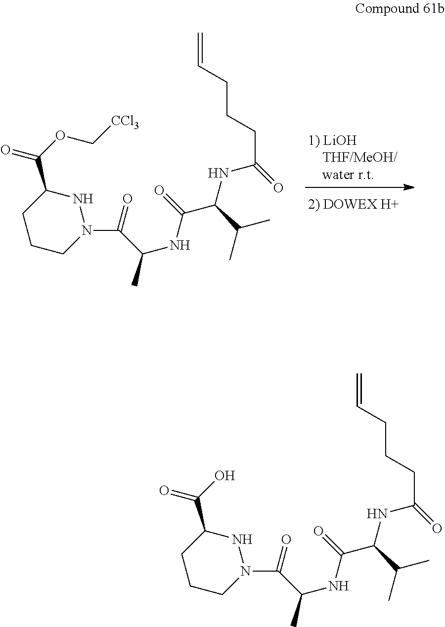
C1CCN(C(C(NC(C(NC(=O)CCCC=C)C(C)C)=O)C)=O)NC1C(OC[CCl3])=O.C1CCN(C(C(NC(C(NC(=O)CCCC=C)C(C)C)=O)C)=O)NC1C(O)=O
